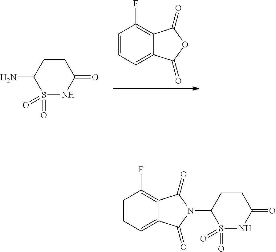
C1=CC=C2C(=C1F)C(=O)N(C1S(=O)(=O)NC(=O)CC1)C2=O.S1(=O)(=O)NC(=O)CCC1N.C1=CC=C2C(=C1F)C(=O)OC2=O
